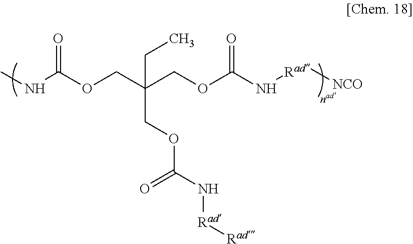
CNC(OCC(CC)(COC(N[Rad][NCO])=O)COC(N[Rad][Rad])=O)=O
